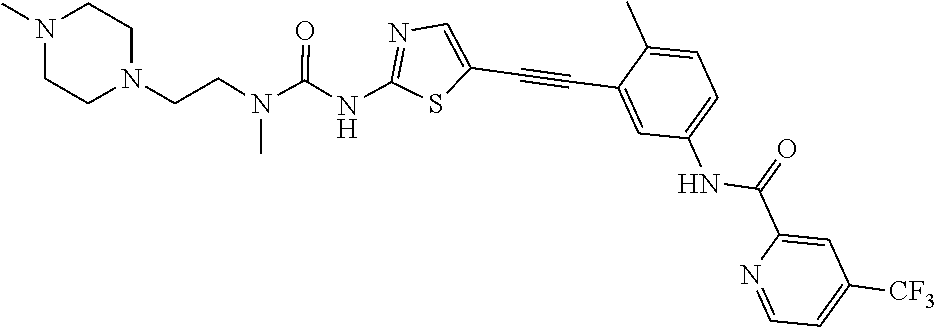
N1=C(NC(N(CCN2CCN(C)CC2)C)=O)SC(C#CC2=CC(NC(=O)C3=CC([CF3])=CC=N3)=CC=C2C)=C1
